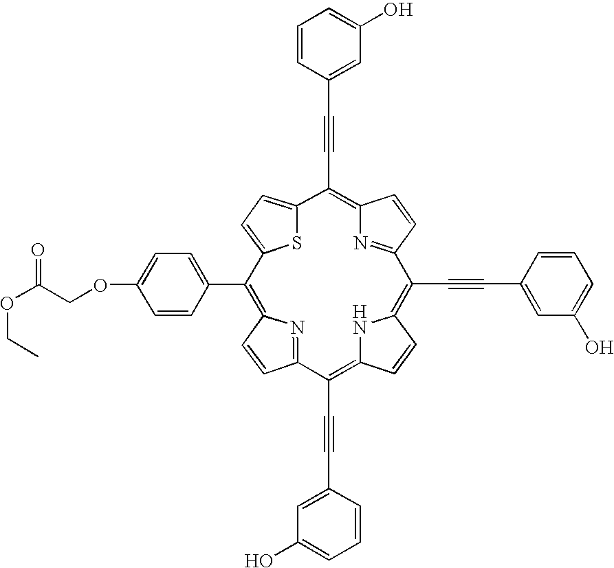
C1=CC(C2=C3C=CC(=N3)C(C#CC3=CC(O)=CC=C3)=C3C=CC(=C(C#CC4=CC(O)=CC=C4)C4=NC(=C(C#CC5=CC(O)=CC=C5)C5=CC=C2S5)C=C4)N3)=CC=C1OCC(OCC)=O
